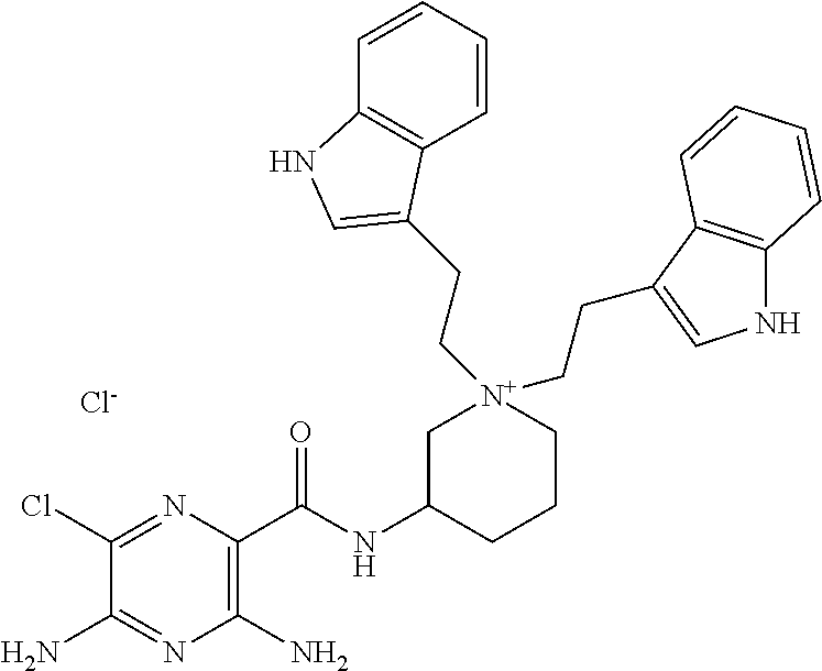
[Cl-].C1(Cl)=NC(C(NC2CCC[N+](CCC3=CNC4=C3C=CC=C4)(CCC3=CNC4=C3C=CC=C4)C2)=O)=C(N)N=C1N
